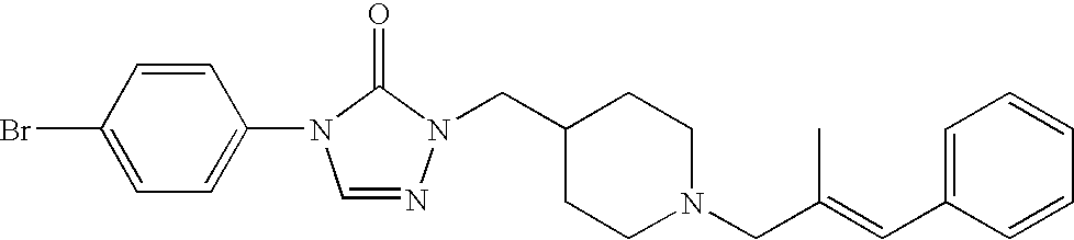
C1=C(Br)C=CC(N2C=NN(CC3CCN(CC(=CC4=CC=CC=C4)C)CC3)C2=O)=C1
